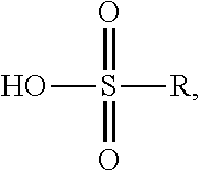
OS([R])(=O)=O
